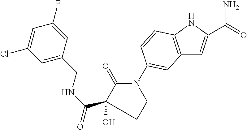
N1(C2=CC3=C(NC(C(N)=O)=C3)C=C2)C(=O)C(O)(C(=O)NCC2=CC(Cl)=CC(F)=C2)CC1
